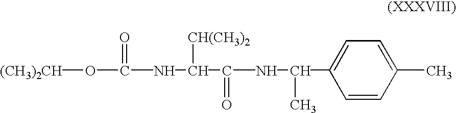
C1=CC(C(NC(C(NC(O[(CH3)2CH])=O)[CH(CH3)2])=O)C)=CC=C1C
